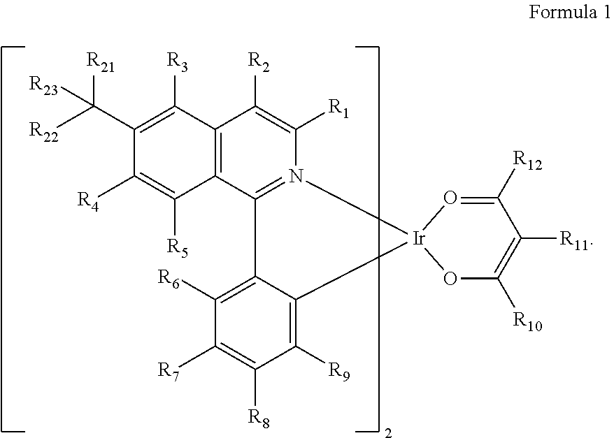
C12=C(C3=N(C([R1])=C1[R2])[Ir]1(C4=C([R9])C([R8])=C([R7])C([R6])=C34)OC([R10])=C([R11])C([R12])=O1)C([R5])=C([R4])C(C([R22])([R21])[R23])=C2[R3]
